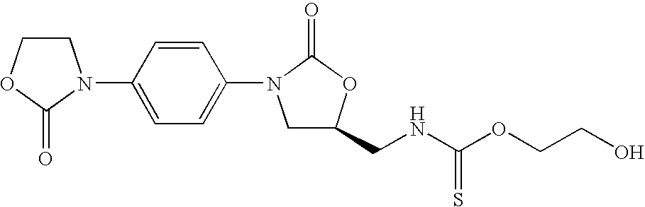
C1COC(=O)N1C1=CC=C(N2CC(CNC(OCCO)=S)OC2=O)C=C1
